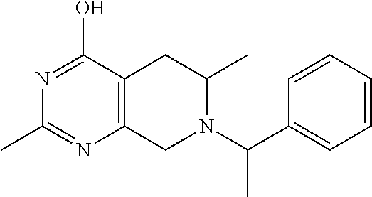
N1=C(O)C2=C(N=C1C)CN(C(C1=CC=CC=C1)C)C(C)C2
